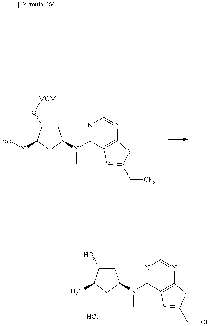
C1C(O[MOM])C(N[Boc])CC1N(C)C1=NC=NC2=C1C=C(C[CF3])S2.C1C(O)C(N)CC1N(C)C1=NC=NC2=C1C=C(C[CF3])S2.Cl
